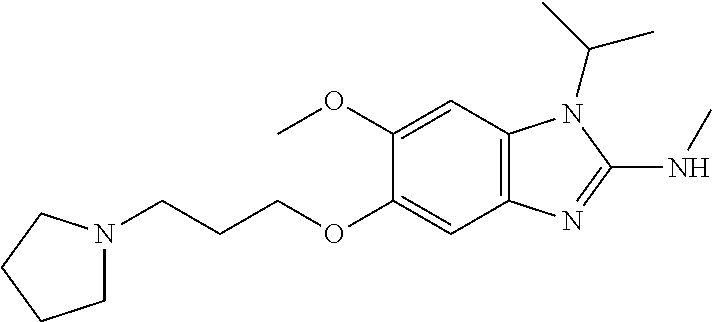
C1N(CCCOC2=CC3=C(C=C2OC)N(C(C)C)C(NC)=N3)CCC1
